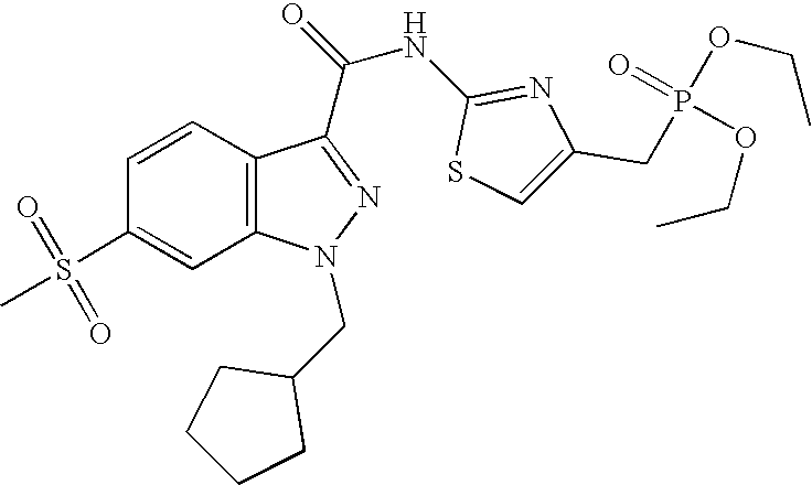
C12=C(C=CC(S(C)(=O)=O)=C1)C(C(NC1=NC(CP(OCC)(=O)OCC)=CS1)=O)=NN2CC1CCCC1
